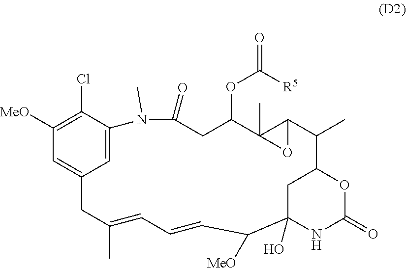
C1=C2C=C(C(Cl)=C1[MeO])N(C)C(=O)CC(OC(=O)[R5])C1(C)C(C(C)C3CC(O)(NC(=O)O3)C([MeO])C=CC=C(C)C2)O1
